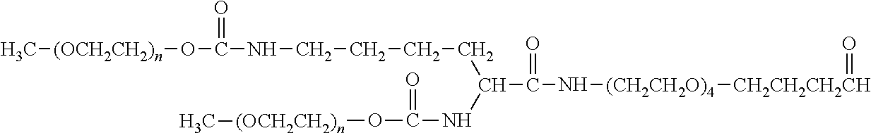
C[(OCH2CH2)n]OC(NCCCCC(C(N[(CH2CH2O)4][CH2CH2CH2CH]=O)=O)NC(O[(OCH2CH2)n]C)=O)=O
